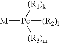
[M][Pc]([(R1)k])([(R3)m])[(R2)l]
